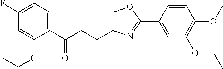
C1=C(CCC(C2=CC=C(F)C=C2OCC)=O)N=C(C2=CC(OCC)=C(OC)C=C2)O1
